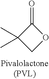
C1OC(=O)C1(C)C
